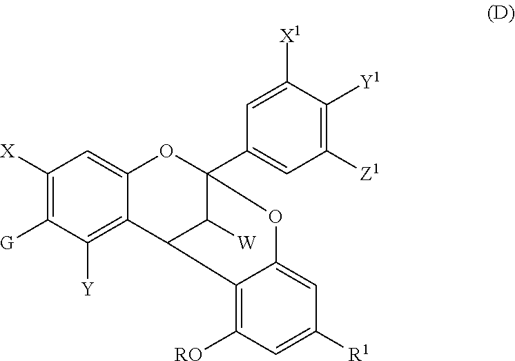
C1([X])=C([G])C([Y])=C2C(=C1)OC1(C3=CC([Z1])=C([Y1])C([X1])=C3)C([W])C2C2=C([RO])C=C([R1])C=C2O1
